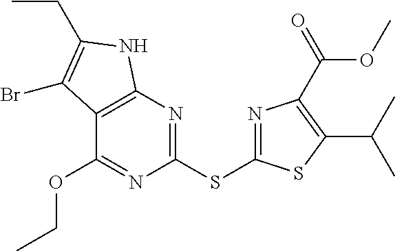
C12=C(N=C(SC3=NC(C(=O)OC)=C(C(C)C)S3)N=C1OCC)NC(CC)=C2Br
